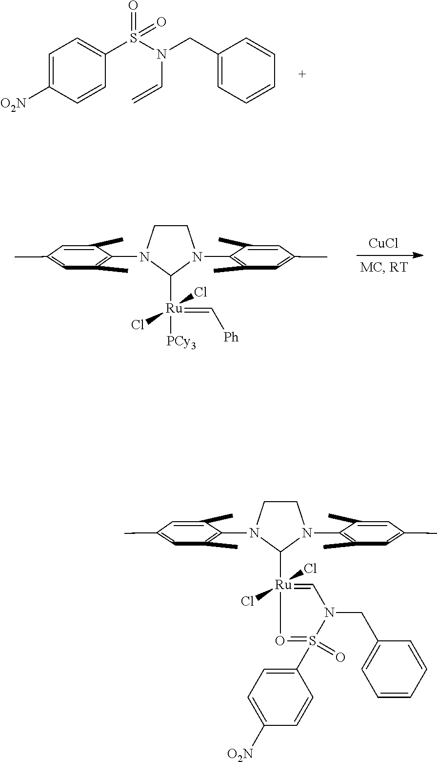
C1CN(C2=C(C)C=C(C)C=C2C)C([Ru](Cl)(Cl)(=C[Ph])[PCy3])N1C1=C(C)C=C(C)C=C1C.[CuCl].C(C1=CC=CC=C1)N(S(C1=CC=C([O2N])C=C1)(=O)=O)C=C.C1CN(C2=C(C)C=C(C)C=C2C)C([Ru]2(Cl)(Cl)=CN(CC3=CC=CC=C3)S(C3=CC=C([O2N])C=C3)(=O)=O2)N1C1=C(C)C=C(C)C=C1C
